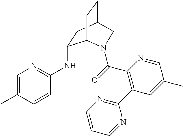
C1=C(C)C=CC(NC2CC3CCC2N(C(=O)C2=C(C4=NC=CC=N4)C=C(C)C=N2)C3)=N1
